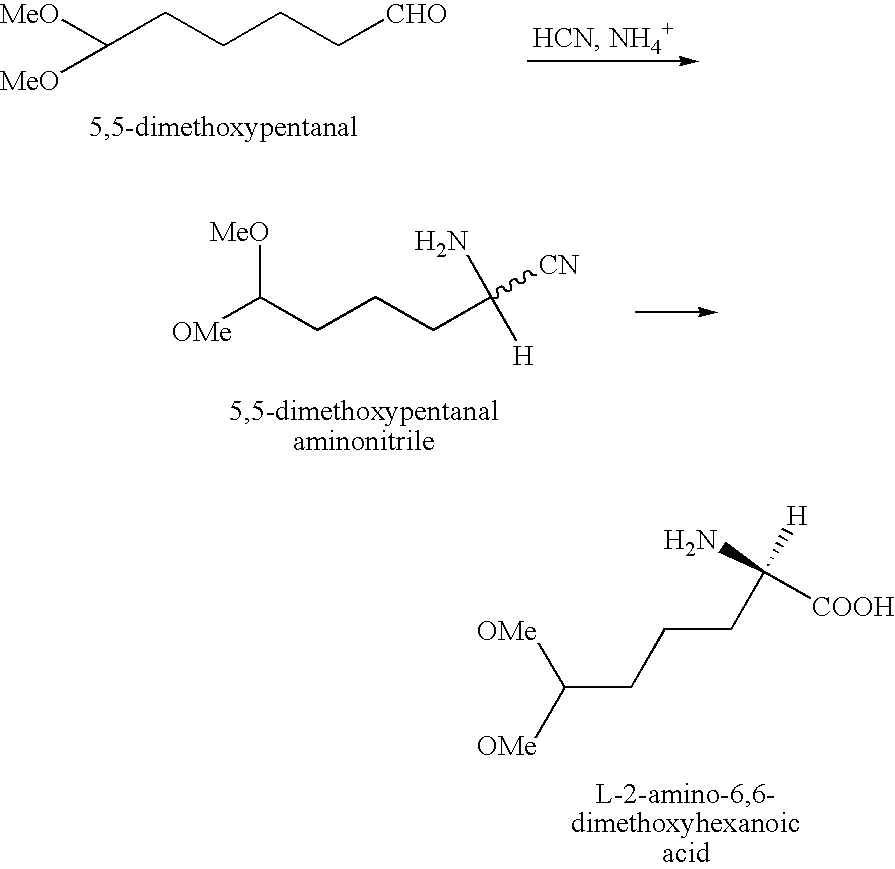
C(CCCC([COOH])(N)[H])([OMe])[OMe].C(CCCC[CHO])([MeO])[MeO].[OMe]C(CCCC([H])(N)[CN])[MeO]
